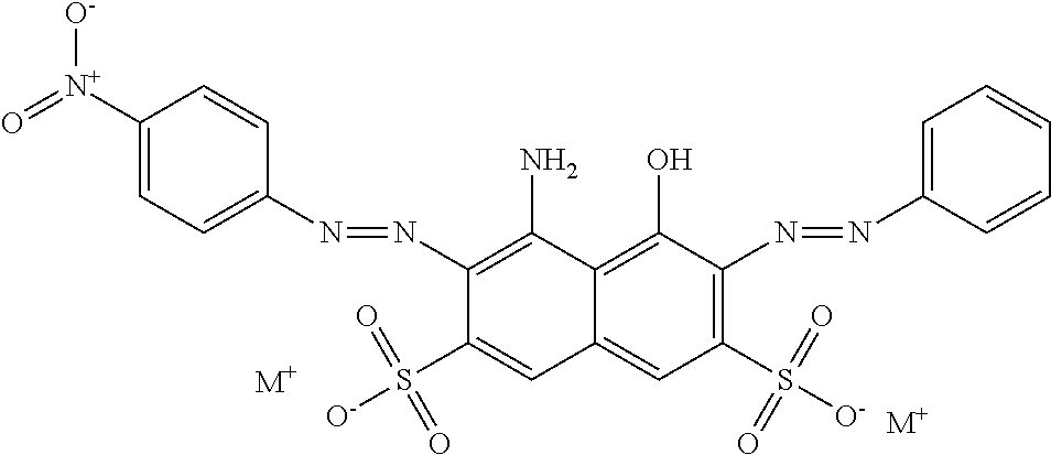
[M+].[M+].C1=CC(N=NC2=C(S([O-])(=O)=O)C=C3C=C(S([O-])(=O)=O)C(N=NC4=CC=C([N+](=O)[O-])C=C4)=C(N)C3=C2O)=CC=C1
